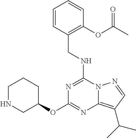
C1NCC(OC2=NC3=C(C(C)C)C=NN3C(NCC3=C(OC(C)=O)C=CC=C3)=N2)CC1
